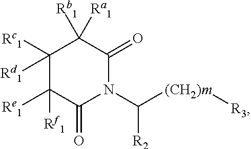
C1([Rc1])([Rd1])C([Rf1])([Re1])C(=O)N(C([(CH2)m][R3])[R2])C(=O)C1([Rb1])[Ra1]
